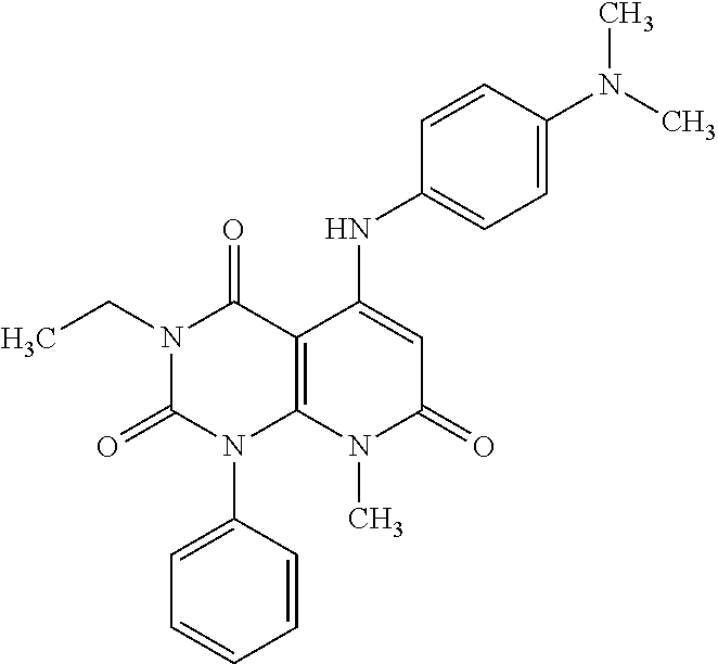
N1(CC)C(=O)N(C2=CC=CC=C2)C2=C(C1=O)C(NC1=CC=C(N(C)C)C=C1)=CC(=O)N2C
